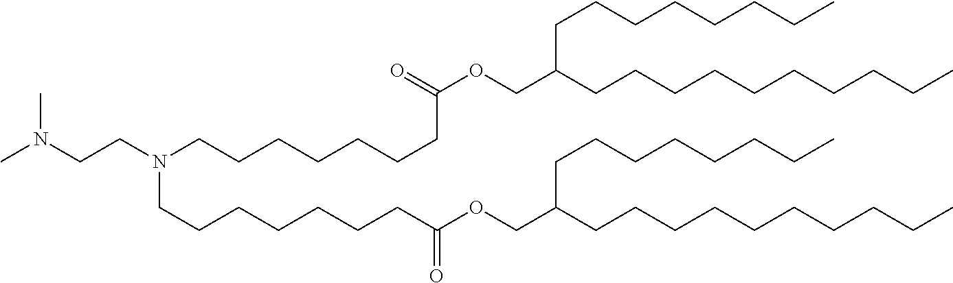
CN(CCN(CCCCCCCC(OCC(CCCCCCCCCC)CCCCCCCC)=O)CCCCCCCC(=O)OCC(CCCCCCCCCC)CCCCCCCC)C
